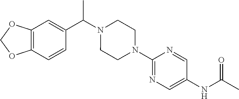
C12=C(C=CC(C(N3CCN(C4=NC=C(NC(C)=O)C=N4)CC3)C)=C1)OCO2
